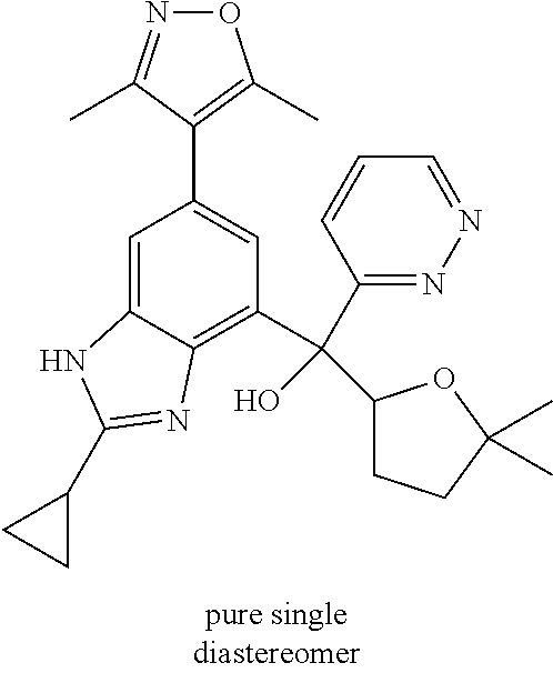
C1=C2C(=C(C(C3CCC(C)(C)O3)(C3=NN=CC=C3)O)C=C1C1=C(C)ON=C1C)N=C(C1CC1)N2
